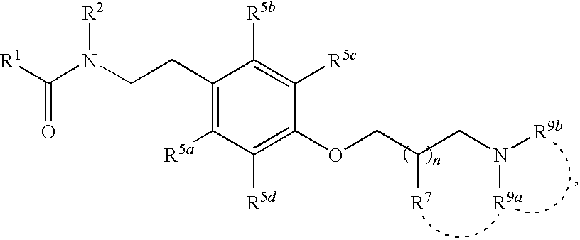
C(CC1=C([R5a])C([R5d])=C(OCC(CN([R9b])[R9a])[R7])C([R5c])=C1[R5b])N(C([R1])=O)[R2]
